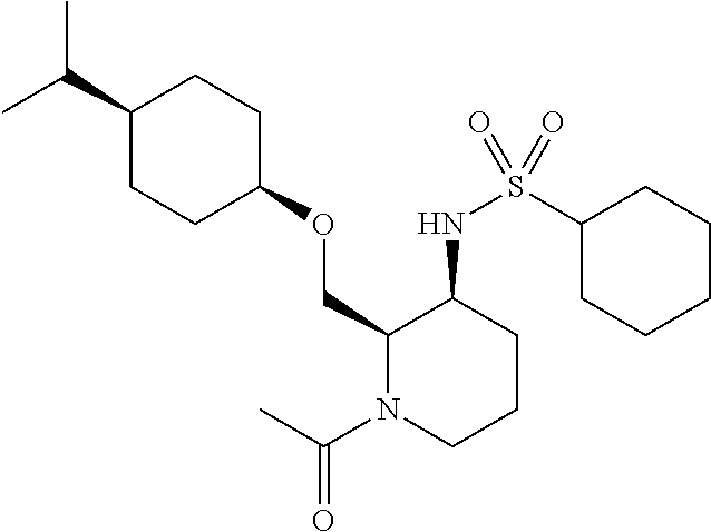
C1(C(C)C)CCC(OCC2N(C(C)=O)CCCC2NS(C2CCCCC2)(=O)=O)CC1
